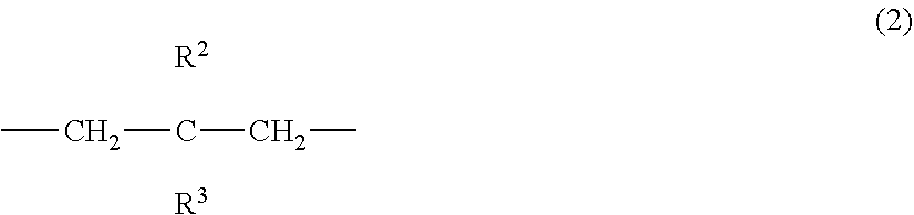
[R2].C(CC)CC.[R3]
